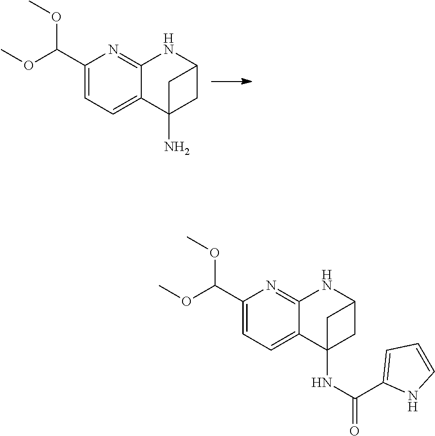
C1(C(OC)OC)=CC=C2C(=N1)NC1CC2(N)C1.C1(C(OC)OC)=CC=C2C(=N1)NC1CC2(NC(C2=CC=CN2)=O)C1
